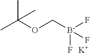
O(C[B-](F)(F)F)C(C)(C)C.[K]
